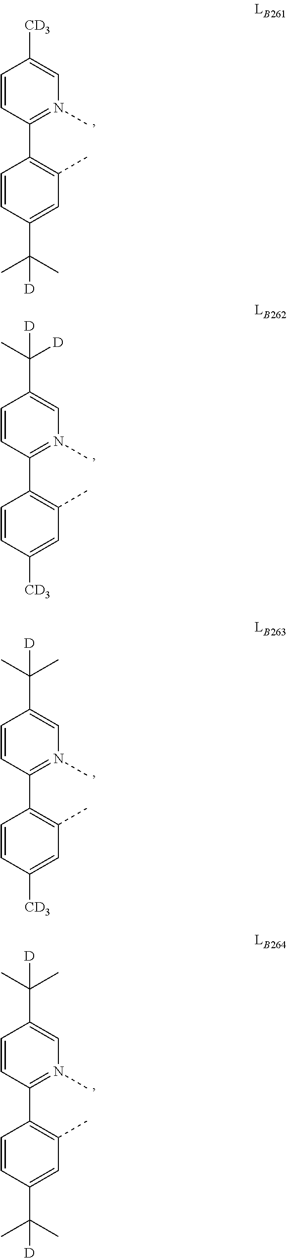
C1=CC(C2=C(C)C=C(C(C)(C)[D])C=C2)=N(C)C=C1[CD3].C1=CC(C2=C(C)C=C([CD3])C=C2)=N(C)C=C1C(C)([D])[D].C1=CC(C2=C(C)C=C(C(C)(C)[D])C=C2)=N(C)C=C1C(C)(C)[D].C1=CC(C2=C(C)C=C([CD3])C=C2)=N(C)C=C1C(C)(C)[D]
